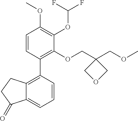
C1=CC(C2=C3C(=CC=C2)C(=O)CC3)=C(OCC2(COC)COC2)C(OC(F)F)=C1OC
